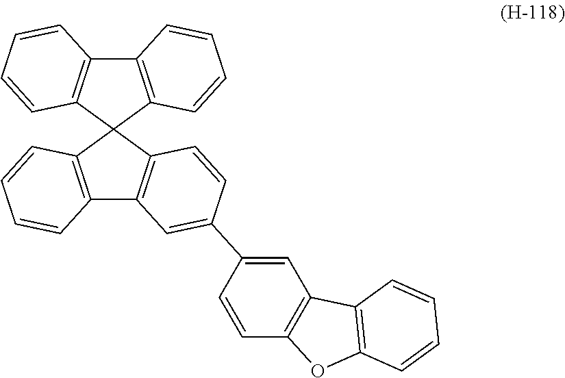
C12=C(C=CC=C1)C1(C3=C2C=CC=C3)C2=C(C3=C1C=CC=C3)C=C(C1=CC3=C(C=C1)OC1=C3C=CC=C1)C=C2
